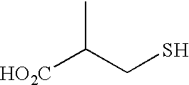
CC(CS)[HO2C]
